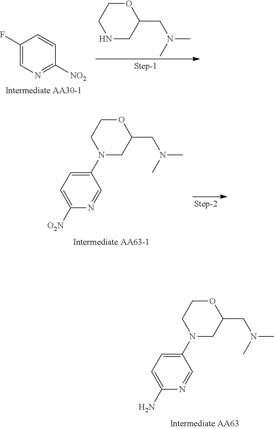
O1CCN(C2=CC=C(N)N=C2)CC1CN(C)C.C1(F)=CN=C([NO2])C=C1.O1CCNCC1CN(C)C.O1CCN(C2=CC=C([O2N])N=C2)CC1CN(C)C
